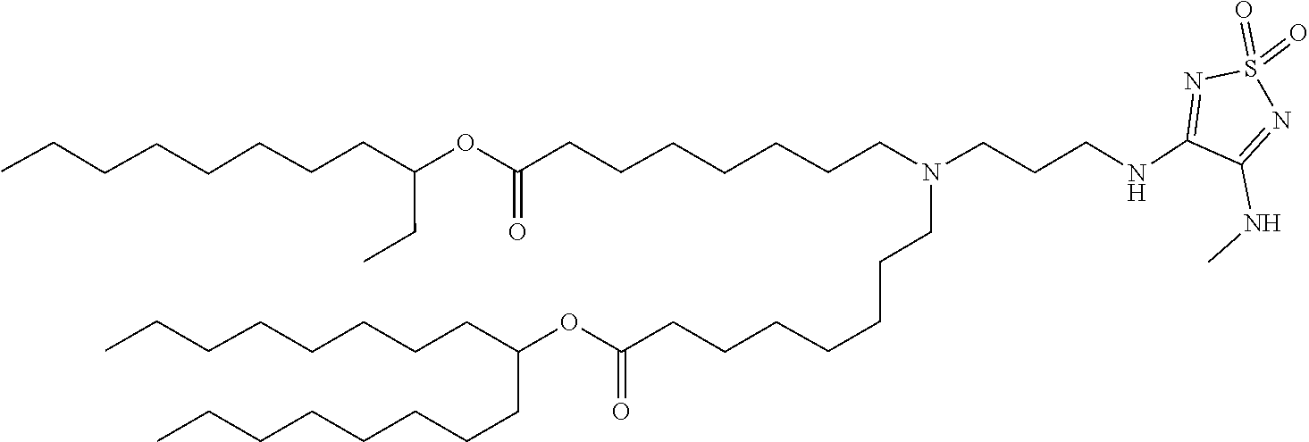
C(CC)(CCCCCCCC)OC(=O)CCCCCCCN(CCCCCCCC(OC(CCCCCCCC)CCCCCCCC)=O)CCCNC1=NS(=O)(=O)N=C1NC
